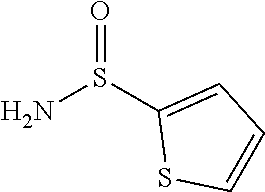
C1(S(N)=O)=CC=CS1
